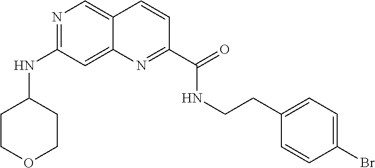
N1=C(NC2CCOCC2)C=C2C(=C1)C=CC(C(=O)NCCC1=CC=C(Br)C=C1)=N2
